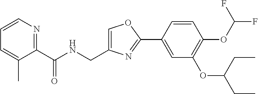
C1=C(CNC(C2=NC=CC=C2C)=O)N=C(C2=CC(OC(CC)CC)=C(OC(F)F)C=C2)O1
